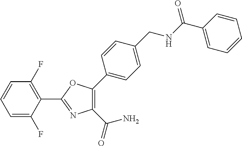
C1(C2=NC(C(=O)N)=C(C3=CC=C(CNC(C4=CC=CC=C4)=O)C=C3)O2)=C(F)C=CC=C1F
